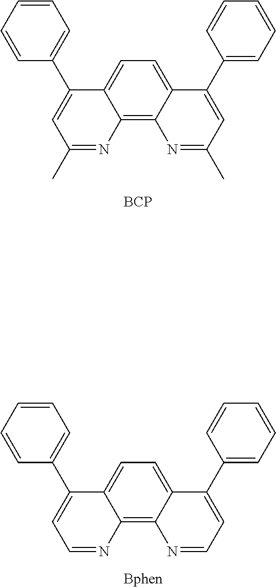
C12=C3C(=CC=C1C(C1=CC=CC=C1)=CC(C)=N2)C(C1=CC=CC=C1)=CC(C)=N3.[BCP].C12=C3C(=CC=C1C(C1=CC=CC=C1)=CC=N2)C(C1=CC=CC=C1)=CC=N3.[Bphen]
